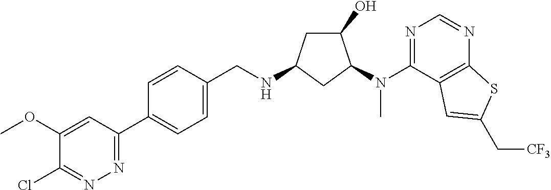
C1(C2=CC=C(CNC3CC(O)C(N(C4=NC=NC5=C4C=C(C[CF3])S5)C)C3)C=C2)=NN=C(Cl)C(OC)=C1
